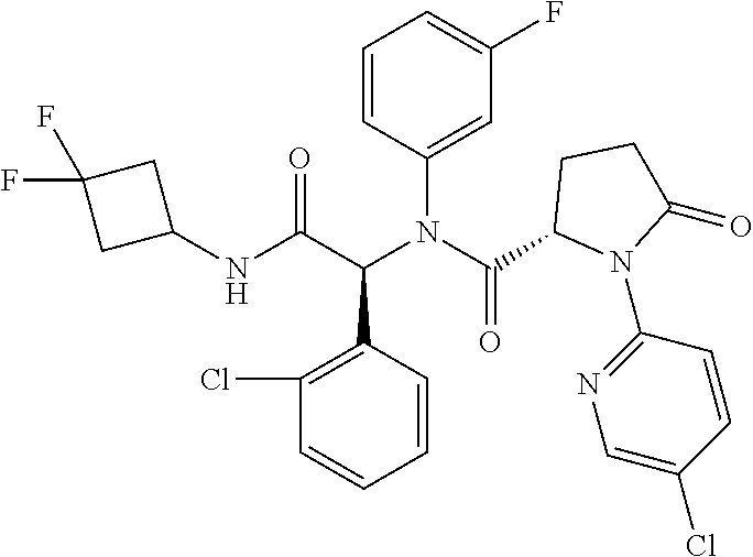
C1=CC(N(C(C2N(C3=NC=C(Cl)C=C3)C(=O)CC2)=O)C(C(NC2CC(F)(F)C2)=O)C2=C(Cl)C=CC=C2)=CC(F)=C1
